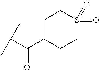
C(C)(C)C(C1CCS(=O)(=O)CC1)=O
